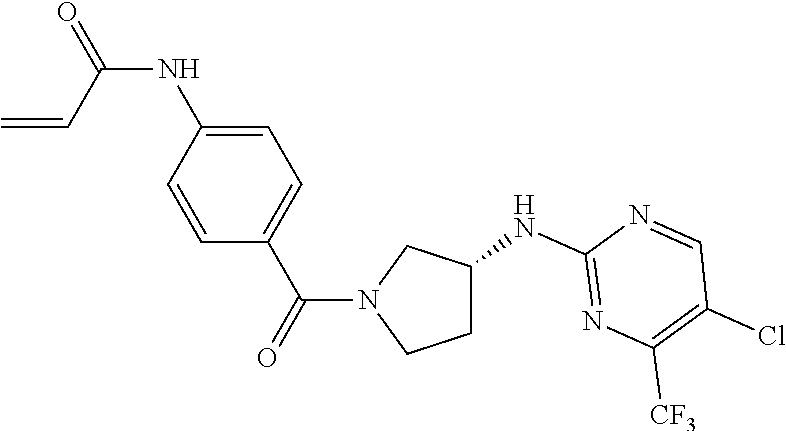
C1=CC(NC(=O)C=C)=CC=C1C(=O)N1CCC(NC2=NC([CF3])=C(Cl)C=N2)C1
